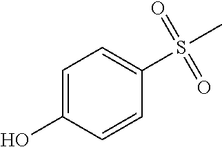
C1=C(O)C=CC(S(C)(=O)=O)=C1
